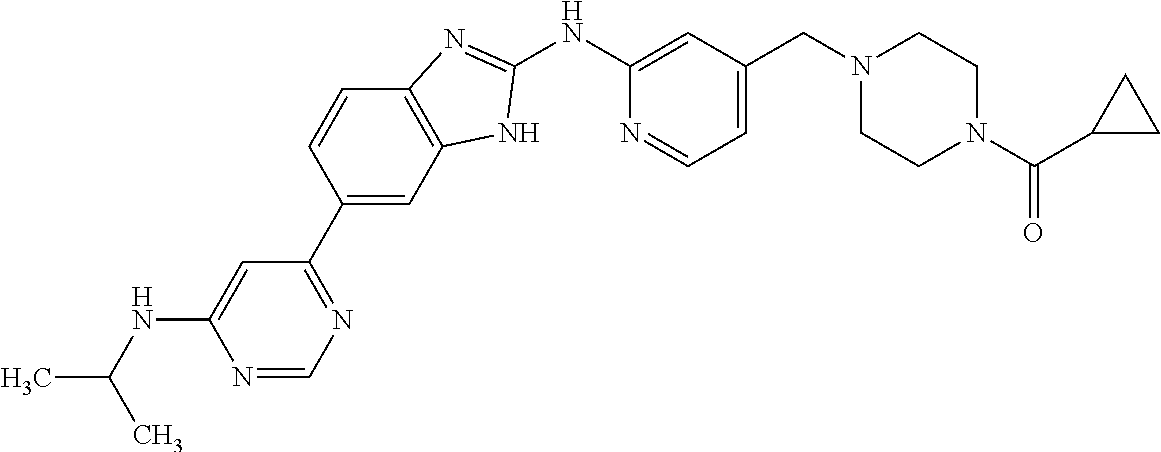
N1=CN=C(C2=CC3=C(C=C2)N=C(NC2=CC(CN4CCN(C(C5CC5)=O)CC4)=CC=N2)N3)C=C1NC(C)C
